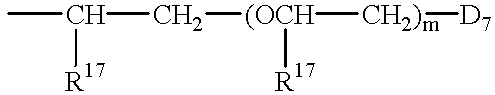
CC(C[(OCH]([CH2)m][D7])[R17])[R17]
